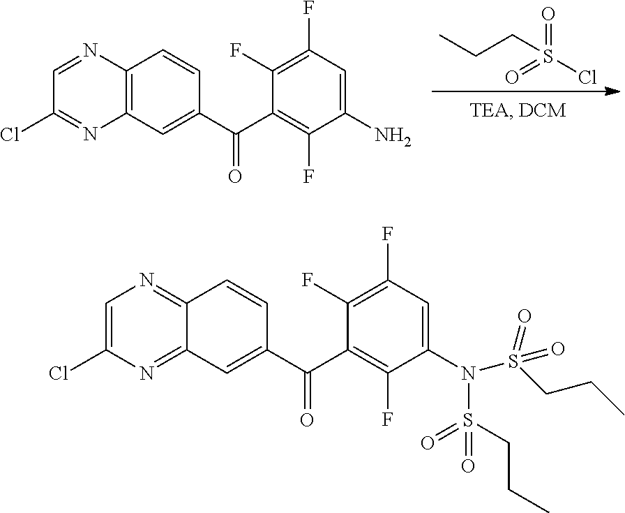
CCCS(Cl)(=O)=O.C1=NC2=C(N=C1Cl)C=C(C(C1=C(F)C(N)=CC(F)=C1F)=O)C=C2.C1=C(Cl)N=C2C(=N1)C=CC(C(C1=C(F)C(N(S(=O)(CCC)=O)S(=O)(=O)CCC)=CC(F)=C1F)=O)=C2
